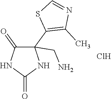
C1(=O)C(C2=C(C)N=CS2)(CN)NC(=O)N1.Cl
